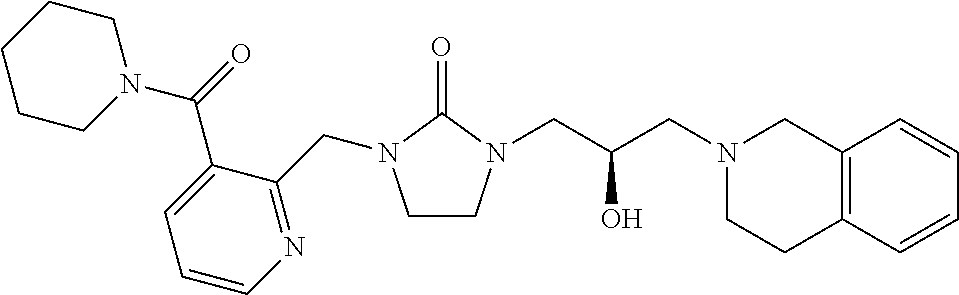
C1CN(CC(CN2CCC3=C(C2)C=CC=C3)O)C(=O)N1CC1=NC=CC=C1C(=O)N1CCCCC1
